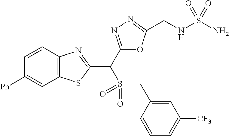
C12=C(C=CC([Ph])=C1)N=C(C(C1=NN=C(CNS(N)(=O)=O)O1)S(CC1=CC([CF3])=CC=C1)(=O)=O)S2
